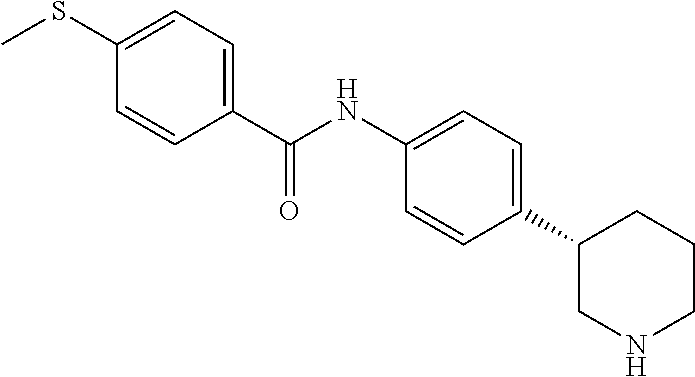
C1(C2=CC=C(NC(C3=CC=C(SC)C=C3)=O)C=C2)CNCCC1
